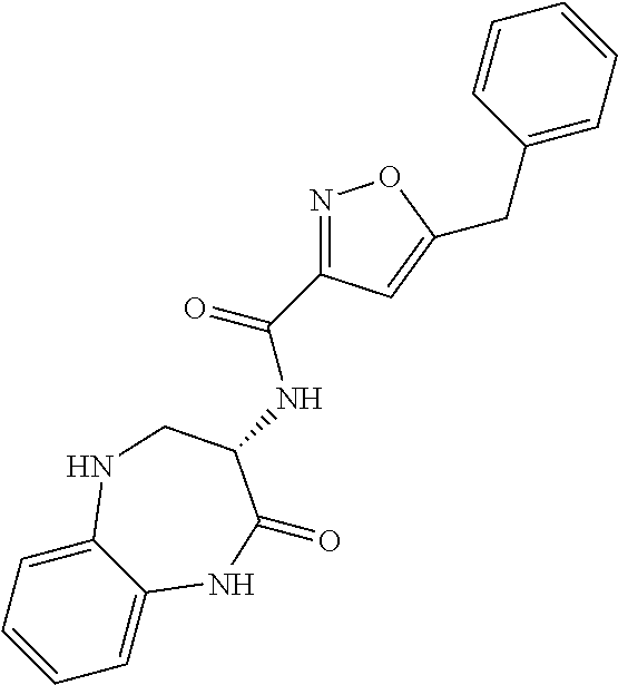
C1=CC=C2C(=C1)NC(=O)C(NC(=O)C1=NOC(CC3=CC=CC=C3)=C1)CN2
